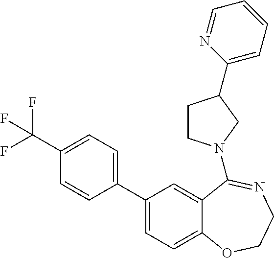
C1(C(F)(F)F)=CC=C(C2=CC=C3C(=C2)C(N2CCC(C4=CC=CC=N4)C2)=NCCO3)C=C1
